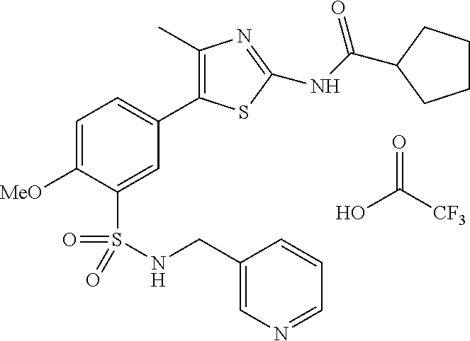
C1=C([MeO])C(S(=O)(=O)NCC2=CN=CC=C2)=CC(C2=C(C)N=C(NC(C3CCCC3)=O)S2)=C1.OC([CF3])=O
